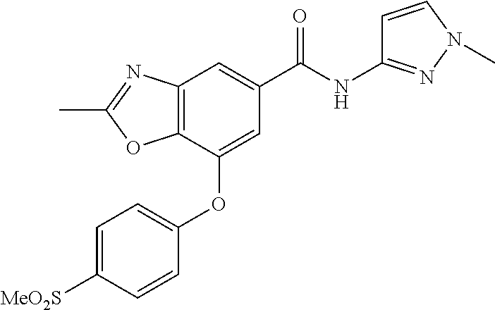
C12=C(C(OC3=CC=C([MeO2S])C=C3)=CC(C(NC3=NN(C)C=C3)=O)=C1)OC(C)=N2
